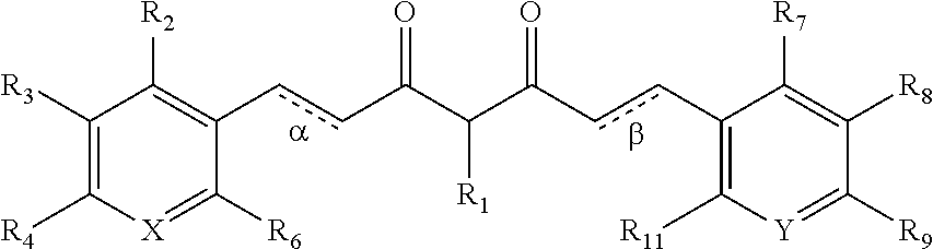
[R2]C1=C(ccC(=O)C([R1])C(=O)ccC2=C([R11])[Y]=C([R9])C([R8])=C2[R7])C([R6])=[X]C([R4])=C1[R3]
